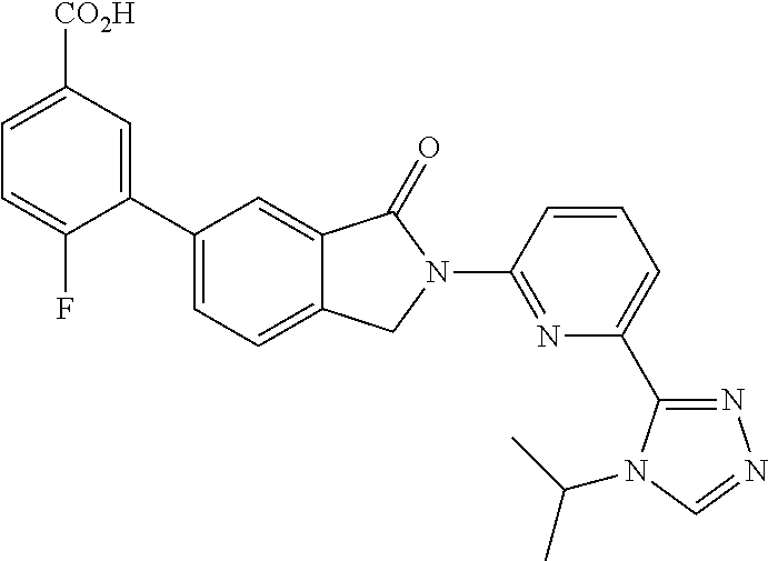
C1(C2=CC=C3C(=C2)C(=O)N(C2=NC(C4=NN=CN4C(C)C)=CC=C2)C3)=CC([CO2H])=CC=C1F
